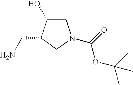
C1C(O)C(CN)CN1C(=O)OC(C)(C)C
